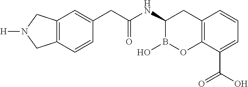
C(C1=CC2=C(C=C1)CN([H])C2)C(NC1CC2=C(OB1O)C(C(O)=O)=CC=C2)=O
